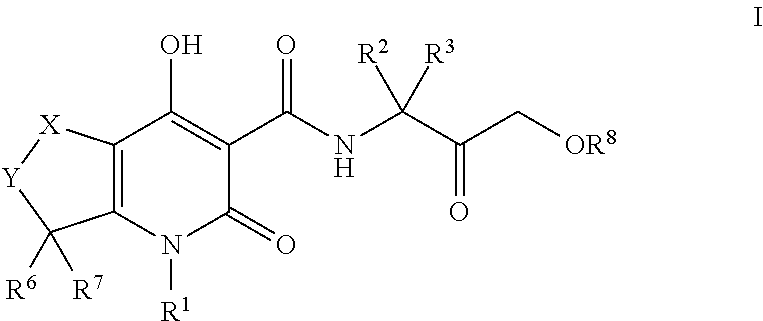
C12=C([X][Y]C1([R6])[R7])C(O)=C(C(NC(C(C[OR8])=O)([R2])[R3])=O)C(=O)N2[R1]
